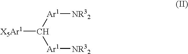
[X5Ar1]C([Ar1][NR32])[Ar1][NR32]
